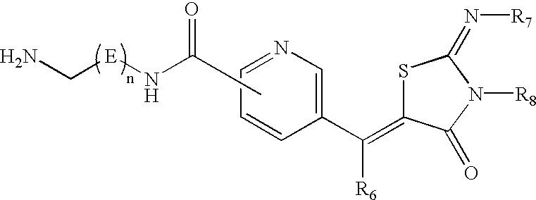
N1=CC=CC(C(=C2SC(=N[R7])N([R8])C2=O)[R6])=C1.NC[E]NC(C)=O
